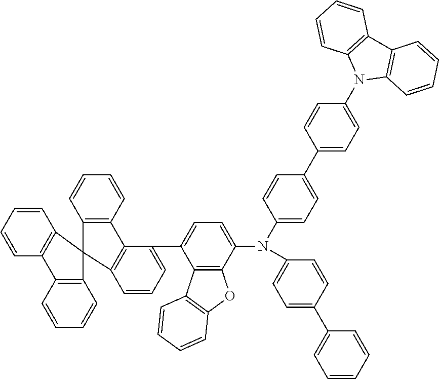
C1(C2=CC=C(N(C3=CC=C(C4=CC=CC5=C4C4=C(C=CC=C4)C54C5=C(C=CC=C5)C5=C4C=CC=C5)C4=C3OC3=C4C=CC=C3)C3=CC=C(C4=CC=CC=C4)C=C3)C=C2)=CC=C(N2C3=C(C4=C2C=CC=C4)C=CC=C3)C=C1
